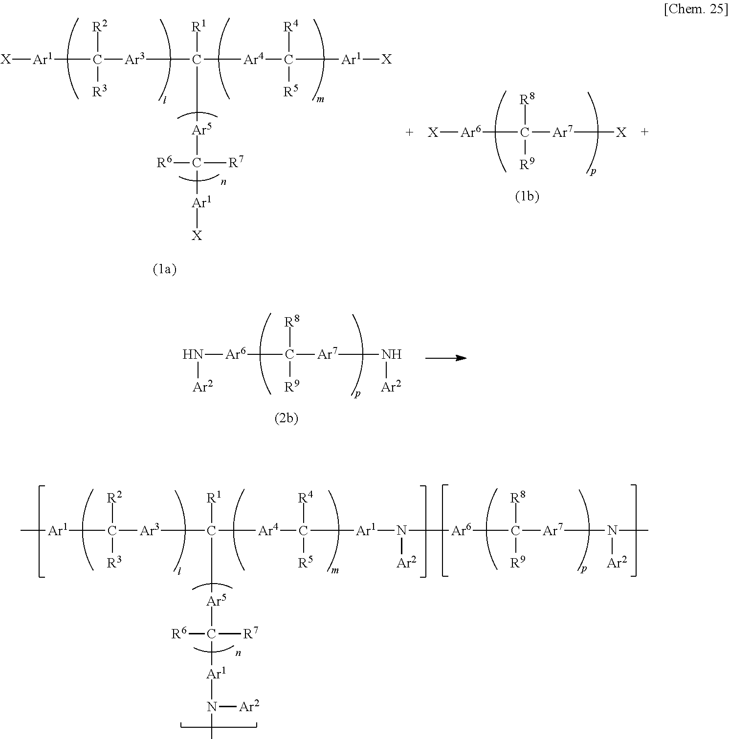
N([Ar6]C([R9])([R8])[Ar7]N[Ar2])[Ar2].C[Ar1]C([R2])([R3])[Ar3]C([R1])([Ar5]C([R6])([R7])[Ar1]N([Ar2])C)[Ar4]C([R5])([R4])[Ar1]N([Ar2])[Ar6]C([R9])([R8])[Ar7]N(C)[Ar2].[X][Ar1]C([R2])([R3])[Ar3]C([R1])([Ar5]C([R6])([R7])[Ar1][X])[Ar4]C([R5])([R4])[Ar1][X].[X][Ar6]C([R9])([R8])[Ar7][X]
